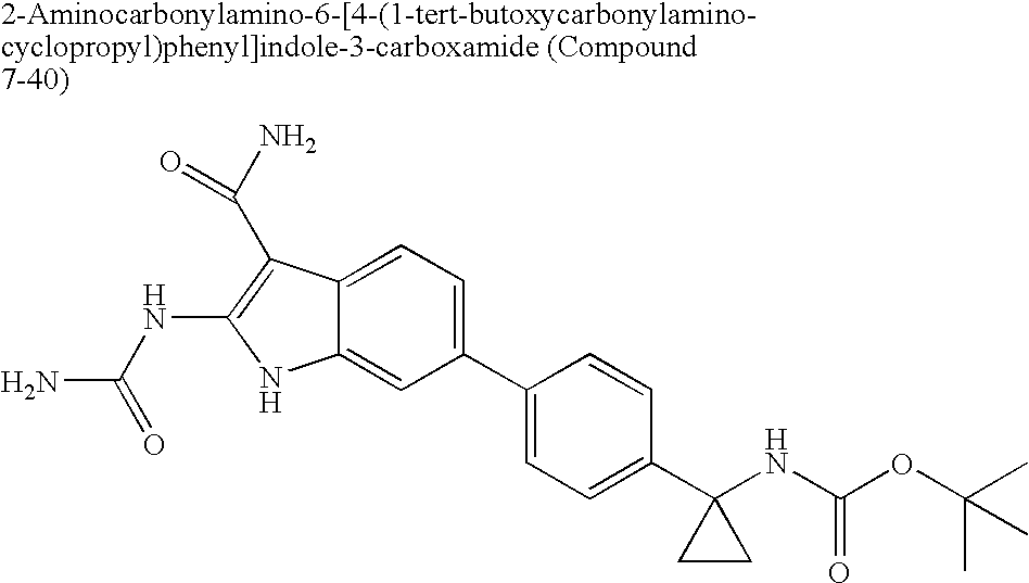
C1(C2=CC=C(C3(NC(OC(C)(C)C)=O)CC3)C=C2)=CC=C2C(=C1)NC(NC(N)=O)=C2C(N)=O
